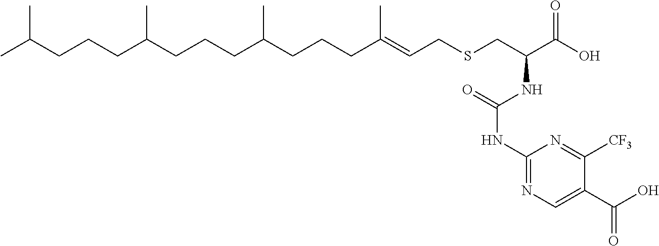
C(SCC=C(CCCC(CCCC(CCCC(C)C)C)C)C)C(C(O)=O)NC(NC1=NC=C(C(O)=O)C([CF3])=N1)=O
